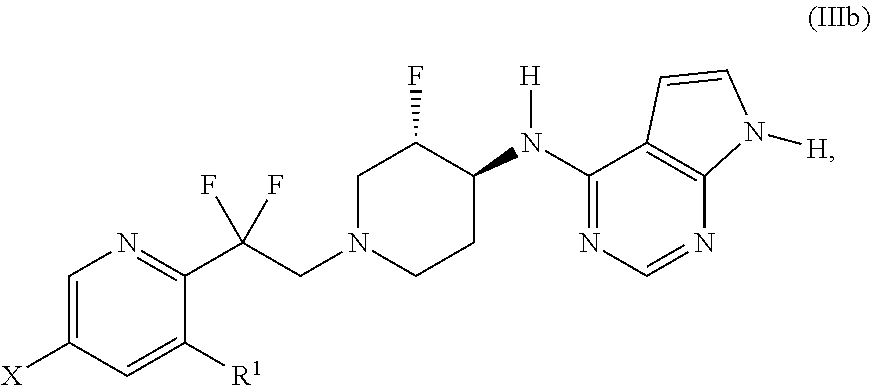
C1=C([X])C=C([R1])C(C(CN2CCC(N(C3=NC=NC4=C3C=CN4[H])[H])C(F)C2)(F)F)=N1
